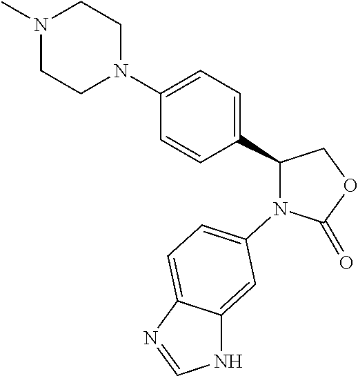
C1(C2=CC=C(N3CCN(C)CC3)C=C2)COC(=O)N1C1=CC=C2C(=C1)NC=N2
